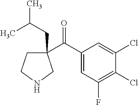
C1(C(C2=CC(F)=C(Cl)C(Cl)=C2)=O)(CC(C)C)CCNC1
